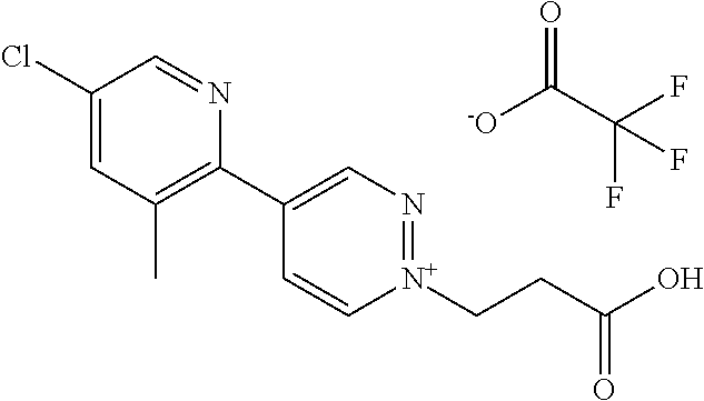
C1(Cl)=CC(C)=C(C2=CN=[N+](CCC(O)=O)C=C2)N=C1.O=C(C(F)(F)F)[-O]
